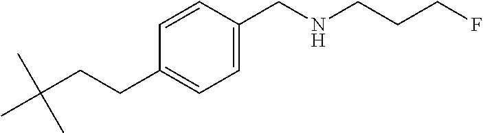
CC(CCC1=CC=C(CNCCCF)C=C1)(C)C
